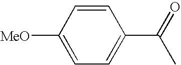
C1=CC([MeO])=CC=C1C(=O)C
